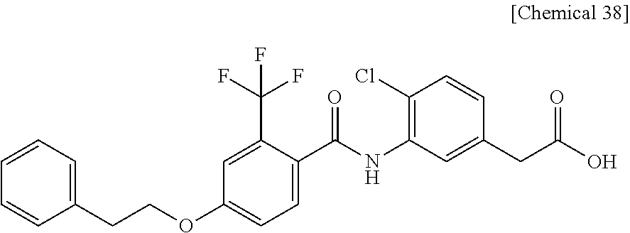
C1=CC=C(CCOC2=CC=C(C(NC3=C(Cl)C=CC(CC(O)=O)=C3)=O)C(C(F)(F)F)=C2)C=C1
